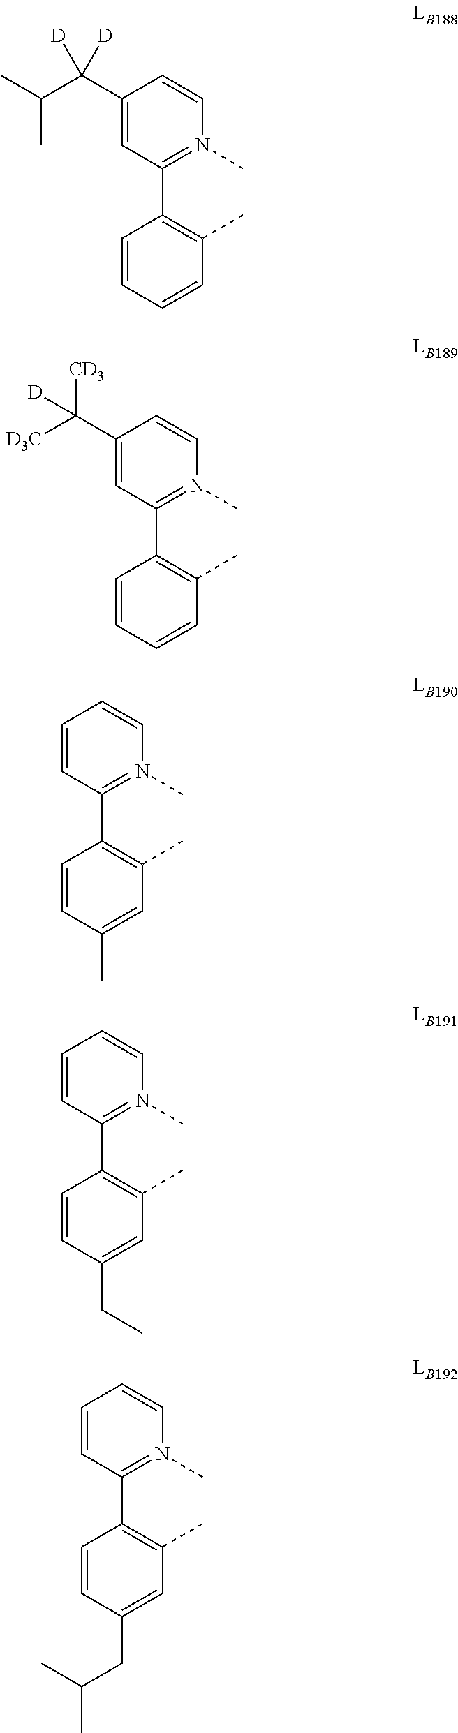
C1=CC=CC(C)=C1C1=N(C)C=CC(C(C(C)C)([D])[D])=C1.C1=CC=CC(C)=C1C1=N(C)C=CC(C([D3C])([CD3])[D])=C1.C1=CC(C)=CC(C)=C1C1=N(C)C=CC=C1.C1=CC(CC)=CC(C)=C1C1=N(C)C=CC=C1.C1=CC(CC(C)C)=CC(C)=C1C1=N(C)C=CC=C1
